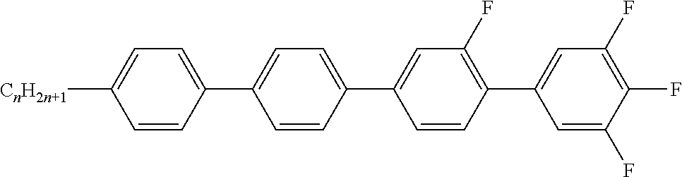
C1=CC(C2=CC(F)=C(C3=CC(F)=C(F)C(F)=C3)C=C2)=CC=C1C1=CC=C([CnH2n+1])C=C1
